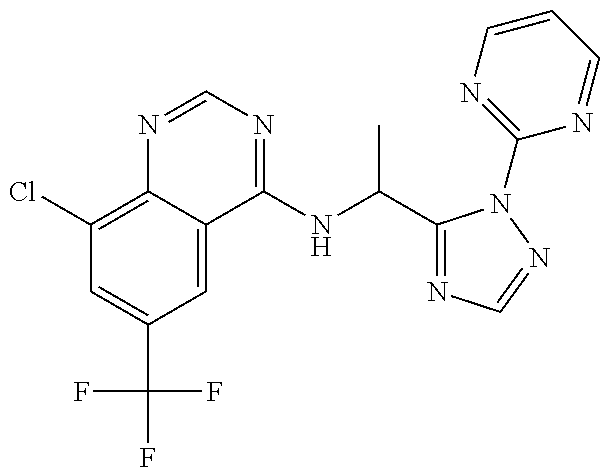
C1(Cl)=C2C(=CC(C(F)(F)F)=C1)C(NC(C1=NC=NN1C1=NC=CC=N1)C)=NC=N2
